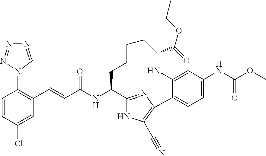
C1=CC(Cl)=CC(C=CC(NC2C3=NC(=C(C#N)N3)C3=CC=C(NC(OC)=O)C=C3NC(C(=O)OCC)CCCC2)=O)=C1N1C=NN=N1
